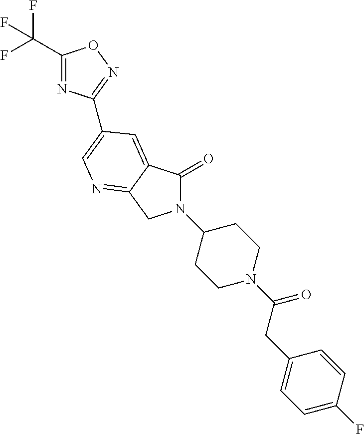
C1(C(F)(F)F)=NC(C2=CN=C3C(=C2)C(=O)N(C2CCN(C(CC4=CC=C(F)C=C4)=O)CC2)C3)=NO1
